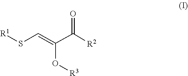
C(=C(O[R3])C(=O)[R2])S[R1]
